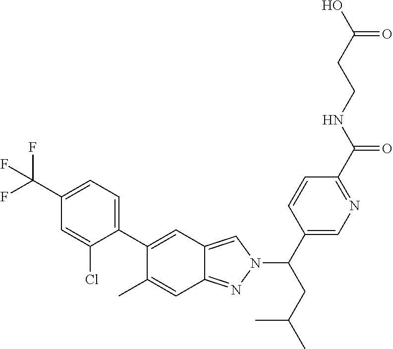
C1(C(F)(F)F)=CC=C(C2=CC3=CN(C(CC(C)C)C4=CN=C(C(NCCC(O)=O)=O)C=C4)N=C3C=C2C)C(Cl)=C1
